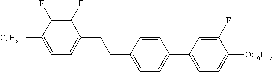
C1(F)=C(F)C([C4H9O])=CC=C1CCC1=CC=C(C2=CC=C([OC6H13])C(F)=C2)C=C1
